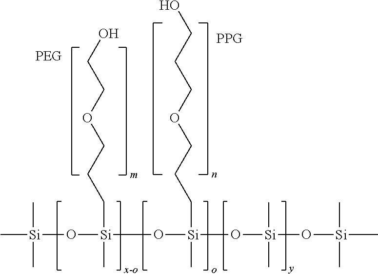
C[Si](O[Si](O[Si](O[Si](O[Si](C)(C)C)(C)C)(CCCOCCCO)C)(C)CCCOCCO)(C)C
